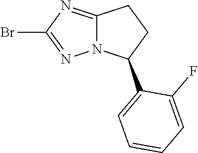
C1=C(C2CCC3=NC(Br)=NN23)C(F)=CC=C1
